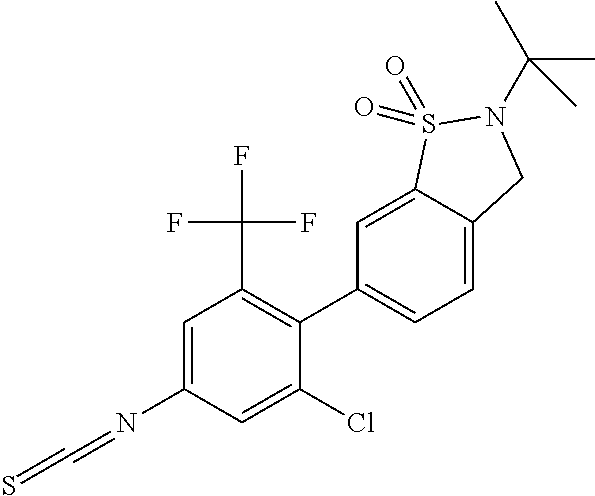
C1=C2C(=CC(C3=C(C(F)(F)F)C=C(N=C=S)C=C3Cl)=C1)S(=O)(=O)N(C(C)(C)C)C2
